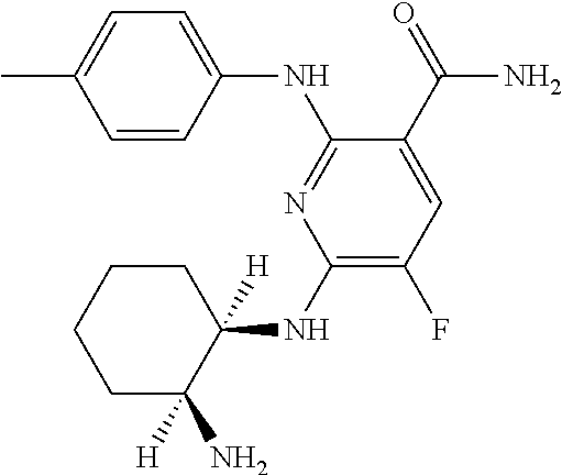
C1(NC2([H])CCCCC2(N)[H])=C(F)C=C(C(=O)N)C(NC2=CC=C(C)C=C2)=N1
